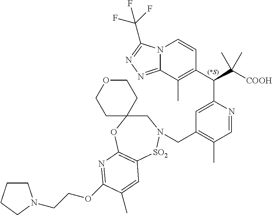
N12C(=NN=C1C(F)(F)F)C(C)=C(C(C([COOH])(C)C)C1=CC(CN3CC4(OC5=C([SO2]3)C=C(C)C(OCCN3CCCC3)=N5)CCOCC4)=C(C)C=N1)C=C2
